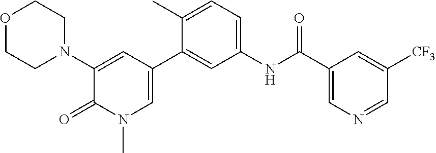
O1CCN(C2=CC(C3=CC(NC(C4=CN=CC([CF3])=C4)=O)=CC=C3C)=CN(C)C2=O)CC1
